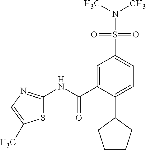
C1=C(C(NC2=NC=C(C)S2)=O)C(C2CCCC2)=CC=C1S(N(C)C)(=O)=O
